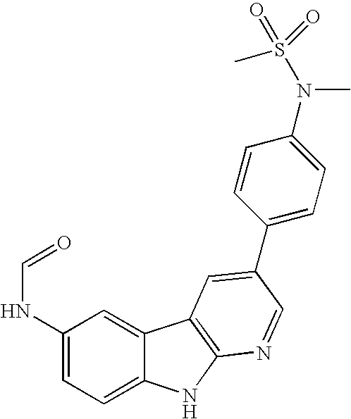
C1(NC=O)=CC=C2C(=C1)C1=C(N2)N=CC(C2=CC=C(N(C)S(=O)(=O)C)C=C2)=C1
